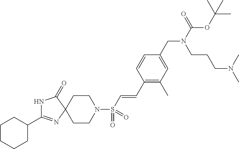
C1CCCC(C2=NC3(C(=O)N2)CCN(S(C=CC2=C(C)C=C(CN(C(=O)OC(C)(C)C)CCCN(C)C)C=C2)(=O)=O)CC3)C1
